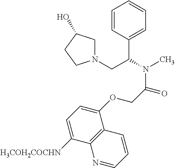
C1=CC(C(CN2CC(O)CC2)N(C)C(COC2=CC=C([H3COH2COCHN])C3=C2C=CC=N3)=O)=CC=C1
